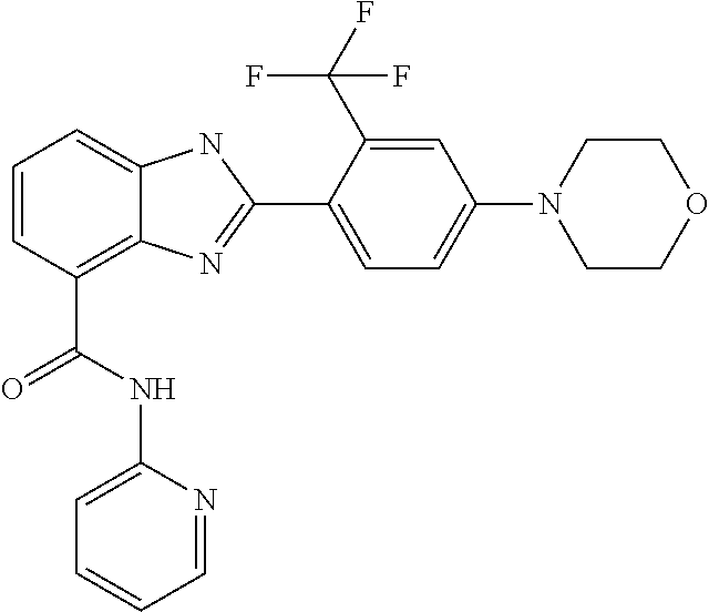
C1=CC(C(NC2=CC=CC=N2)=O)=C2C(=C1)NC(C1=CC=C(N3CCOCC3)C=C1C(F)(F)F)=N2
